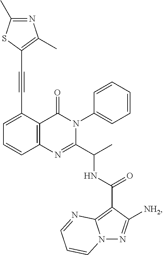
C12=C(C(C#CC3=C(C)N=C(C)S3)=CC=C1)C(=O)N(C1=CC=CC=C1)C(C(C)NC(C1=C3N(N=C1[NH2])C=CC=N3)=O)=N2
